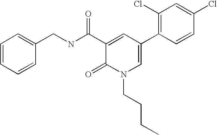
C1(CNC(C2=CC(C3=C(Cl)C=C(Cl)C=C3)=CN(CCCC)C2=O)=O)=CC=CC=C1
